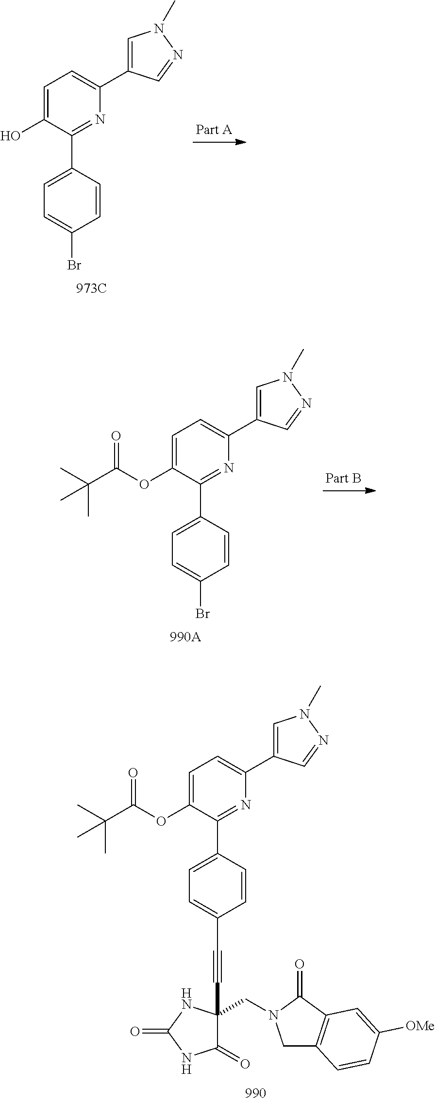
C1=C(C2=NC(C3=CN(C)N=C3)=CC=C2O)C=CC(Br)=C1.C1=C(C2=NC(C3=CN(C)N=C3)=CC=C2OC(C(C)(C)C)=O)C=CC(Br)=C1.C1=C(C2=NC(C3=CN(C)N=C3)=CC=C2OC(C(C)(C)C)=O)C=CC(C#CC2(CN3CC4=C(C3=O)C=C([OMe])C=C4)C(=O)NC(=O)N2)=C1
